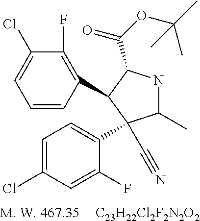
[C23H22Cl2F2N2O2].C1(F)=C(C2C(C(OC(C)(C)C)=O)NC(C)C2(C#N)C2=CC=C(Cl)C=C2F)C=CC=C1Cl
